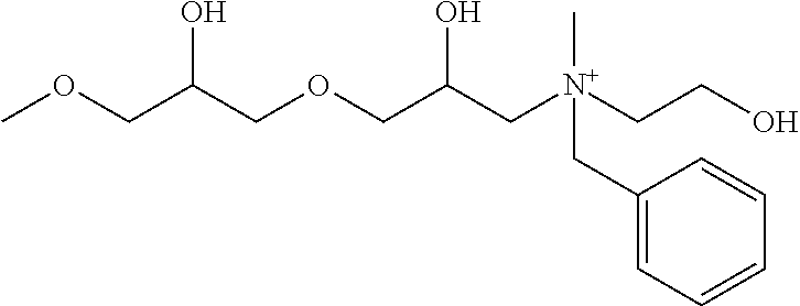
COCC(COCC(C[N+](CCO)(C)CC1=CC=CC=C1)O)O
